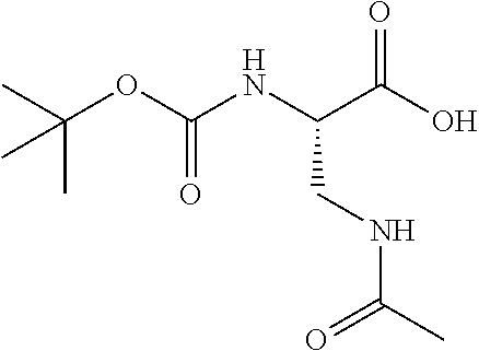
CC(OC(NC(C(O)=O)CNC(C)=O)=O)(C)C
